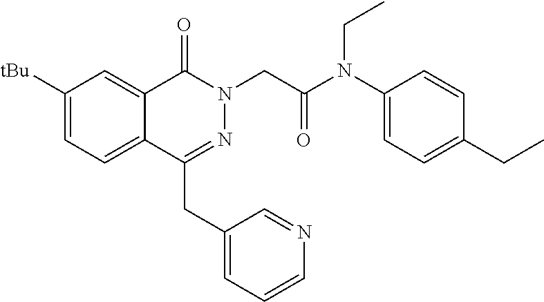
C1([tBu])=CC=C2C(=C1)C(=O)N(CC(=O)N(C1=CC=C(CC)C=C1)CC)N=C2CC1=CC=CN=C1
